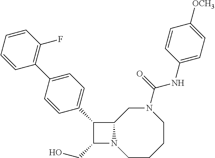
C1(CO)N2C(C1C1=CC=C(C3=C(F)C=CC=C3)C=C1)CN(C(NC1=CC=C([OCH3])C=C1)=O)CCCC2
